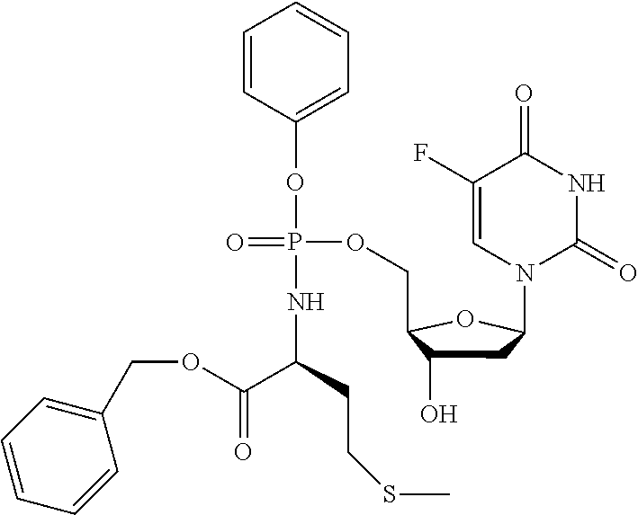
C1=CC(OP(NC(C(OCC2=CC=CC=C2)=O)CCSC)(OCC2C(O)CC(N3C(=O)NC(=O)C(F)=C3)O2)=O)=CC=C1
